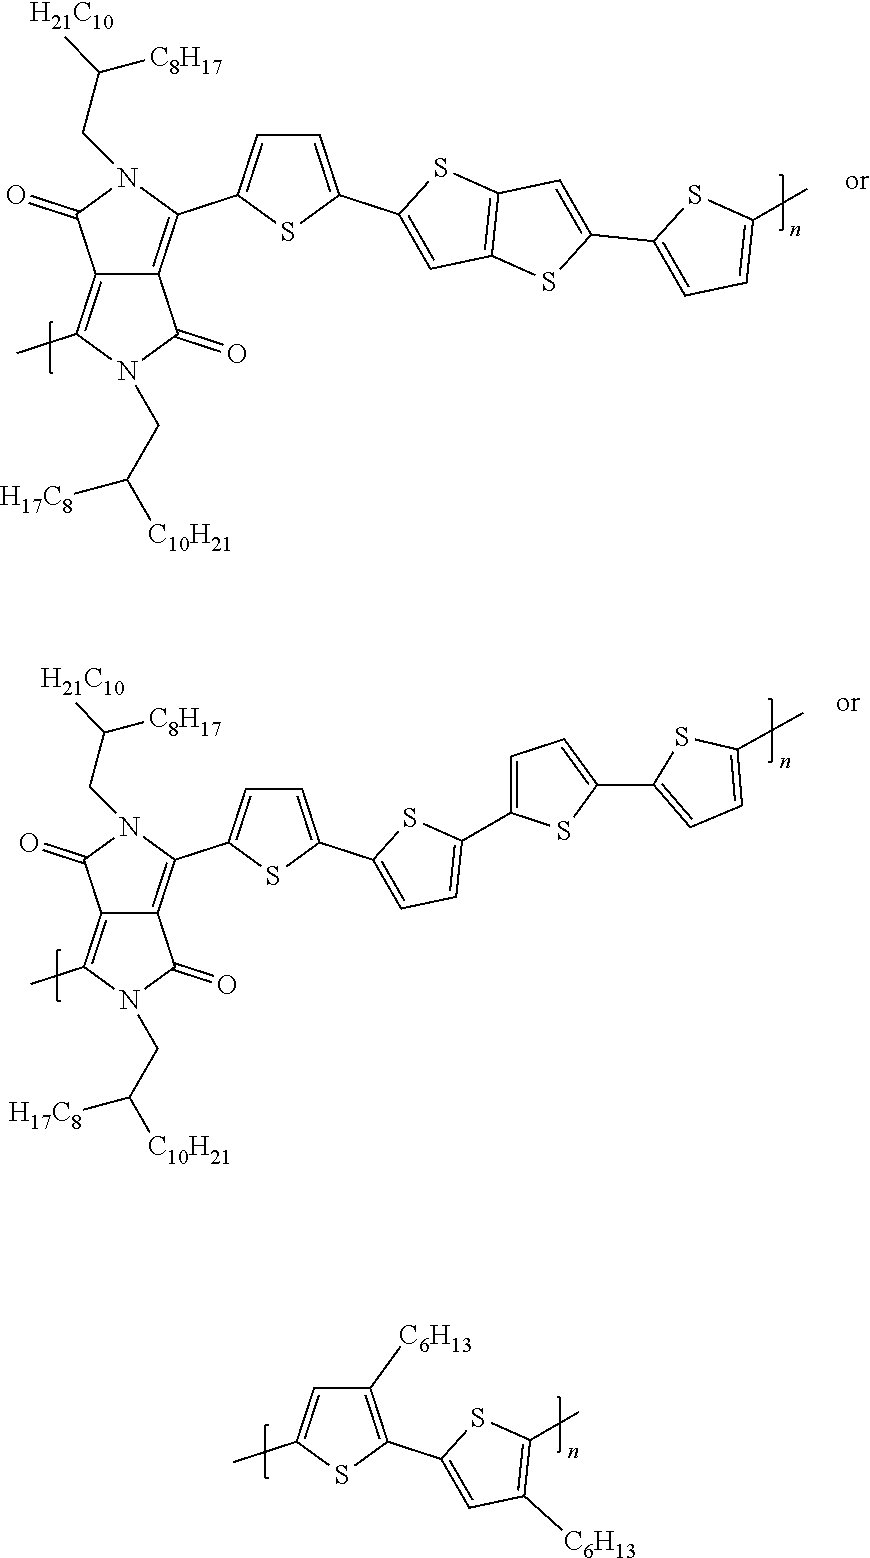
C12=C(C)N(CC([C10H21])[H17C8])C(=O)C1=C(C1=CC=C(C3=CC4=C(S3)C=C(C3=CC=C(C)S3)S4)S1)N(CC([C8H17])[H21C10])C2=O.C12=C(C)N(CC([C10H21])[H17C8])C(=O)C1=C(C1=CC=C(C3=CC=C(C4=CC=C(C5=CC=C(C)S5)S4)S3)S1)N(CC([C8H17])[H21C10])C2=O.C1(C)=CC([C6H13])=C(C2=CC([C6H13])=C(C)S2)S1
